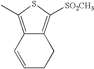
C12=C(C)SC([SO2CH3])=C1CCC=C2
